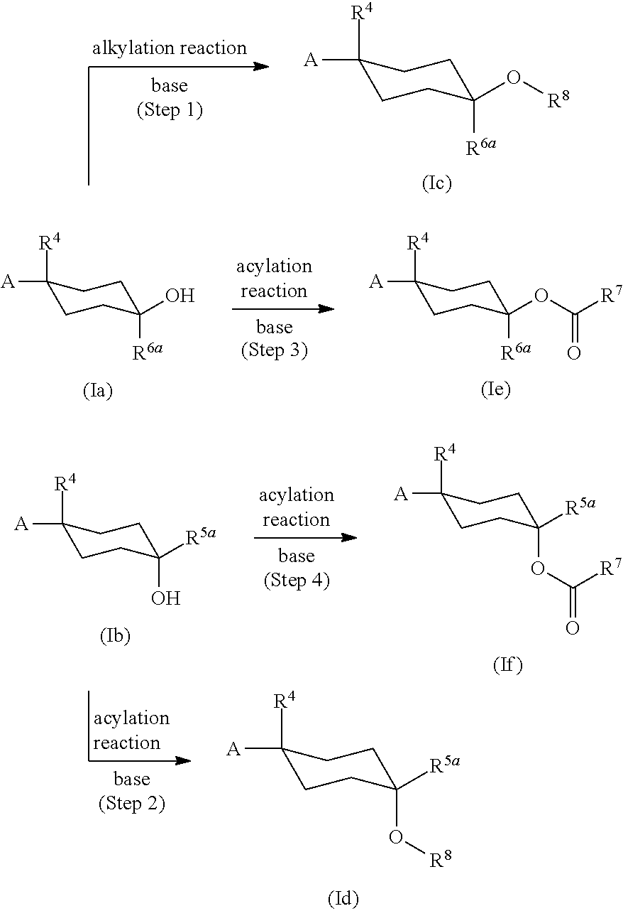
C1([A])([R4])CCC([R6a])(O[R8])CC1.C1([A])([R4])CCC([R6a])(OC([R7])=O)CC1.C1([A])([R4])CCC([R6a])(O)CC1.C1([A])([R4])CCC(O)([R5a])CC1.C1([A])([R4])CCC(OC(=O)[R7])([R5a])CC1.C1([A])([R4])CCC(O[R8])([R5a])CC1
